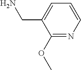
C1(CN)=CC=CN=C1OC
